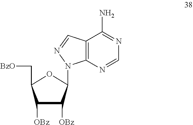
C1([OBz])C([OBz])C(N2C3=C(C(N)=NC=N3)C=N2)OC1C[BzO]
